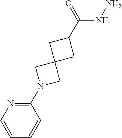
C1(N2CC3(C2)CC(C(=O)NN)C3)=NC=CC=C1
